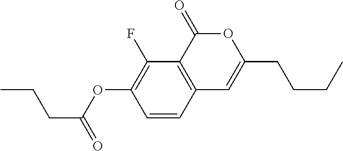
C1=CC2=C(C(F)=C1OC(CCC)=O)C(=O)OC(CCCC)=C2
